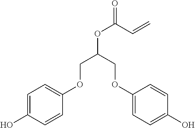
C1=C(O)C=CC(OCC(OC(=O)C=C)COC2=CC=C(O)C=C2)=C1
